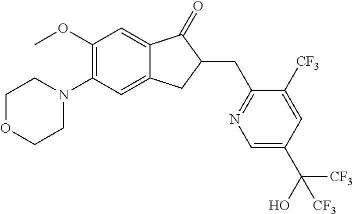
C1(OC)=C(N2CCOCC2)C=C2C(=C1)C(=O)C(CC1=NC=C(C([CF3])(O)[CF3])C=C1[CF3])C2
